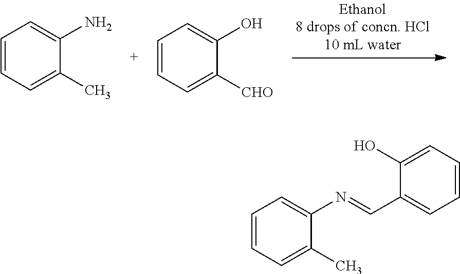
C1=CC=C(C)C(N)=C1.C1=CC=C([CHO])C(O)=C1.C1=CC=C(C)C(N=CC2=CC=CC=C2O)=C1
